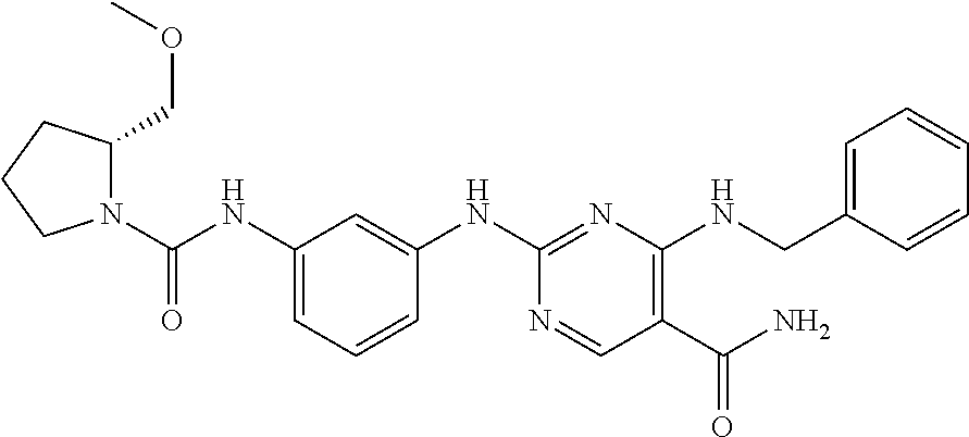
O=C(N1C(COC)CCC1)NC1=CC=CC(NC2=NC(NCC3=CC=CC=C3)=C(C(N)=O)C=N2)=C1
